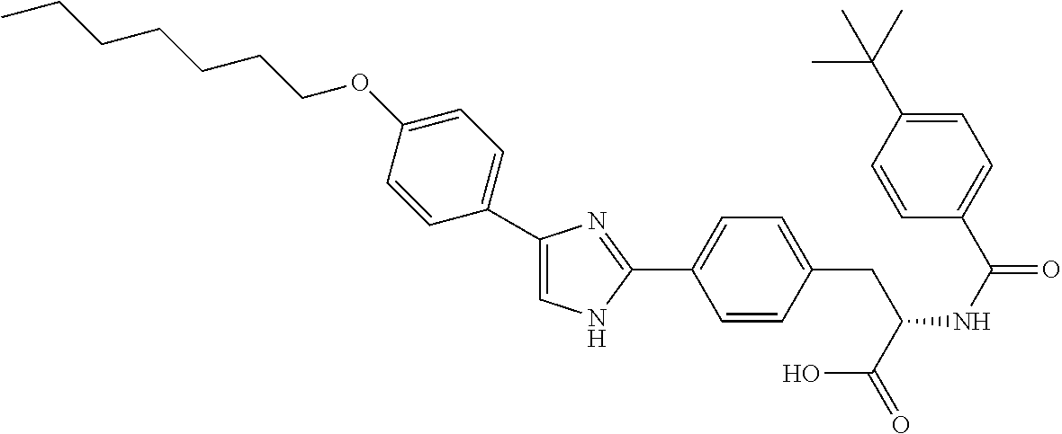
C1(C2=CNC(C3=CC=C(CC(C(O)=O)NC(C4=CC=C(C(C)(C)C)C=C4)=O)C=C3)=N2)=CC=C(OCCCCCCC)C=C1
